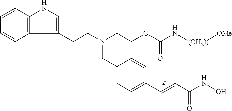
C1=C(CN(CCC2=CNC3=C2C=CC=C3)CCOC(N[(CH2)3][OMe])=O)C=CC(C=CC(NO)=O)=C1
